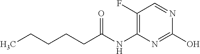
C1(F)=C(NC(CCCCC)=O)N=C(O)N=C1
